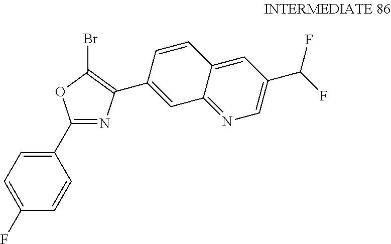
C1=CC2=CC(C(F)F)=CN=C2C=C1C1=C(Br)OC(C2=CC=C(F)C=C2)=N1
